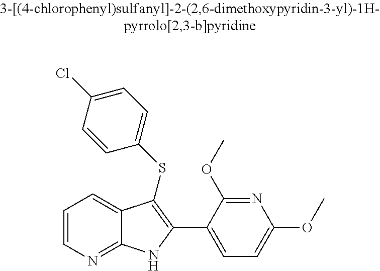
C1=CN=C2C(=C1)C(SC1=CC=C(Cl)C=C1)=C(C1=CC=C(OC)N=C1OC)N2
